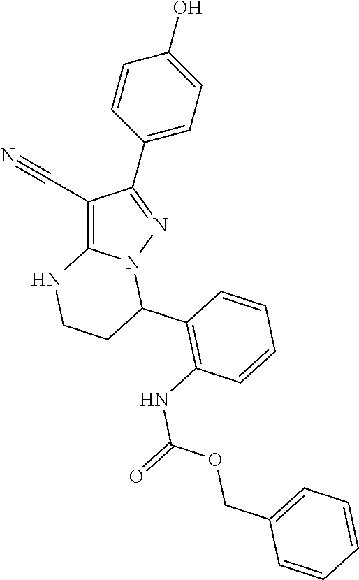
C1(C#N)=C2N(N=C1C1=CC=C(O)C=C1)C(C1=C(NC(=O)OCC3=CC=CC=C3)C=CC=C1)CCN2
